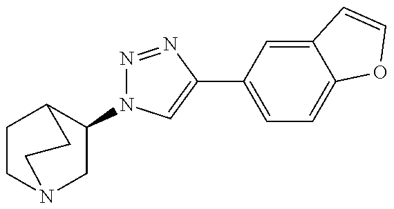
C1(N2N=NC(C3=CC=C4C(=C3)C=CO4)=C2)CN2CCC1CC2
